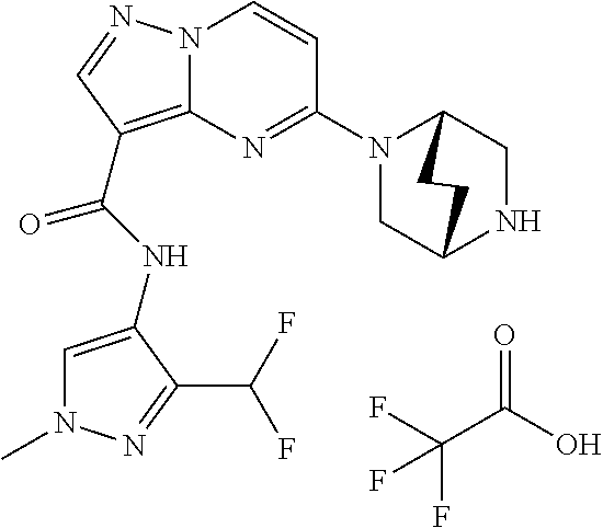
FC(F)(C(=O)O)F.N(C(=O)C1=C2N(N=C1)C=CC(N1CC3NCC1CC3)=N2)C1=CN(C)N=C1C(F)F
